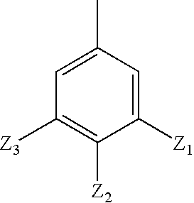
CC1=CC([Z3])=C([Z2])C([Z1])=C1
